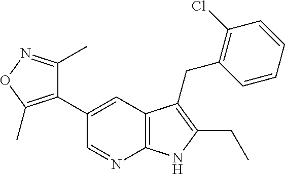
C1(C2=C(C)ON=C2C)=CC2=C(N=C1)NC(CC)=C2CC1=C(Cl)C=CC=C1
